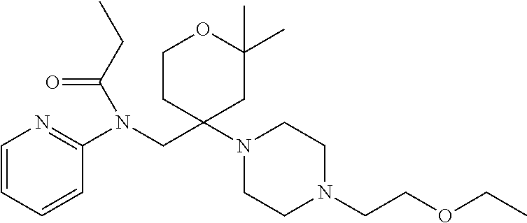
C1=CC=CC(N(CC2(N3CCN(CCOCC)CC3)CC(C)(C)OCC2)C(CC)=O)=N1
